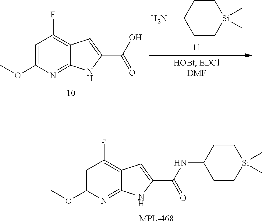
C1=C(OC)N=C2C(=C1F)C=C(C(NC1CC[Si](C)(C)CC1)=O)N2.C1=C(OC)N=C2C(=C1F)C=C(C(O)=O)N2.C1CC(N)CC[Si]1(C)C
